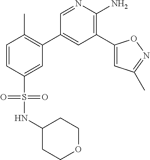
C1=NC(N)=C(C2=CC(C)=NO2)C=C1C1=C(C)C=CC(S(=O)(=O)NC2CCOCC2)=C1
